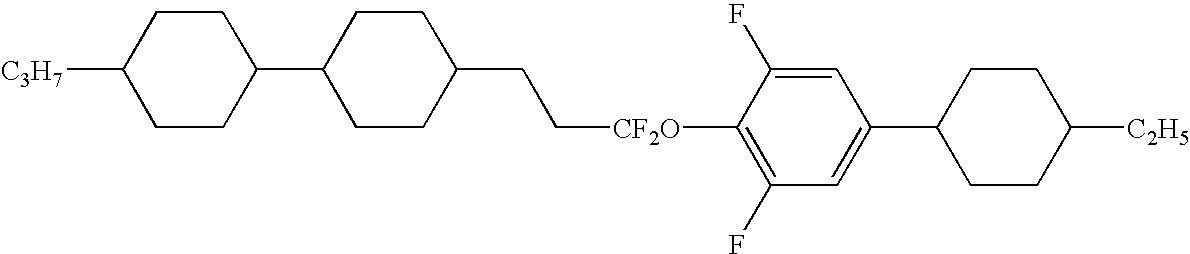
C([CF2O]C1=C(F)C=C(C2CCC([C2H5])CC2)C=C1F)CC1CCC(C2CCC([C3H7])CC2)CC1
